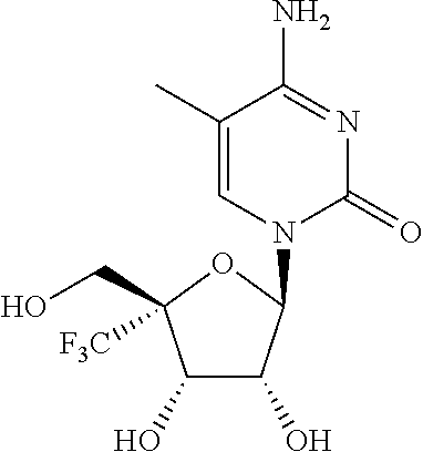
C1(C)=CN(C2C(O)C(O)C(CO)([F3C])O2)C(=O)N=C1N
